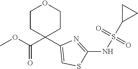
O(C(C1(C2=CSC(NS(C3CC3)(=O)=O)=N2)CCOCC1)=O)C
